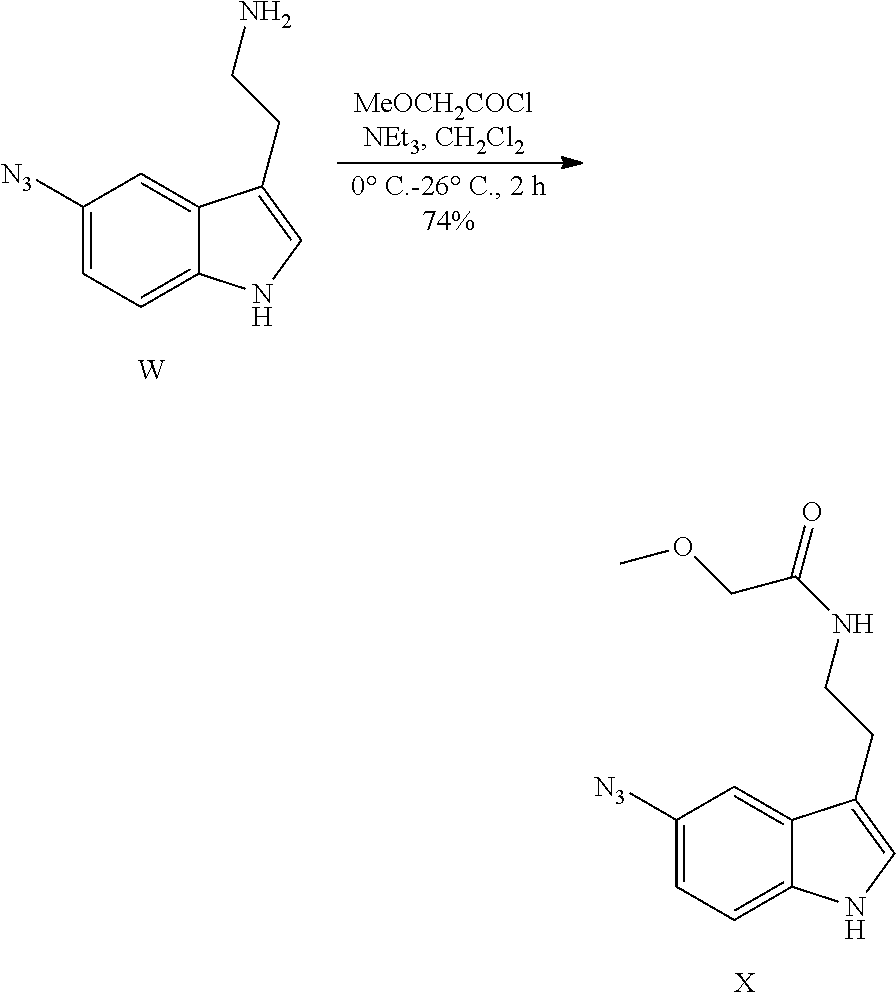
C1([N3])=CC=C2C(=C1)C(CCNC(=O)COC)=CN2.[X].[W].C1([N3])=CC=C2C(=C1)C(CCN)=CN2
